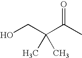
C(C(C(C)=O)(C)C)O
